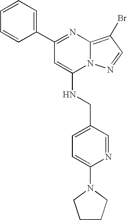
C1=CC=C(C2=NC3=C(Br)C=NN3C(NCC3=CC=C(N4CCCC4)N=C3)=C2)C=C1
